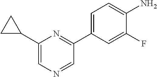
NC1=CC=C(C2=NC(C3CC3)=CN=C2)C=C1F
